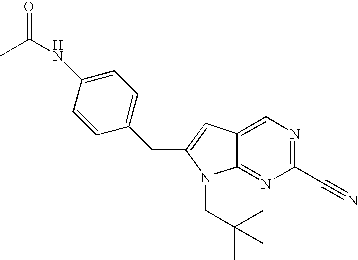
C1=C2C(=NC(C#N)=N1)N(CC(C)(C)C)C(CC1=CC=C(NC(C)=O)C=C1)=C2
